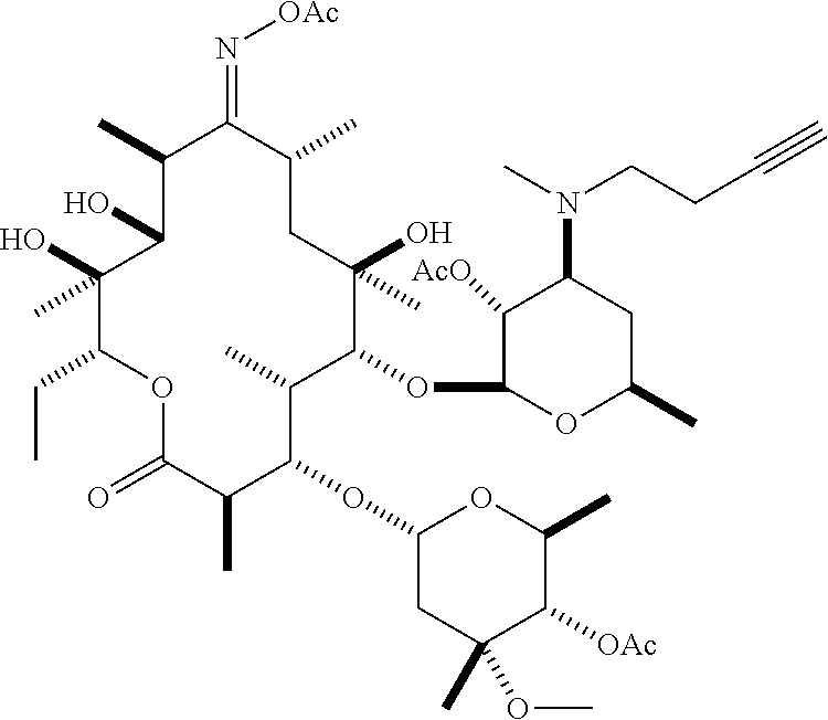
C1(O)C(O)(C)C(CC)OC(=O)C(C)C(OC2CC(OC)(C)C([OAc])C(C)O2)C(C)C(OC2C([AcO])C(N(C)CCC#C)CC(C)O2)C(O)(C)CC(C)C(=N[OAc])C1C
